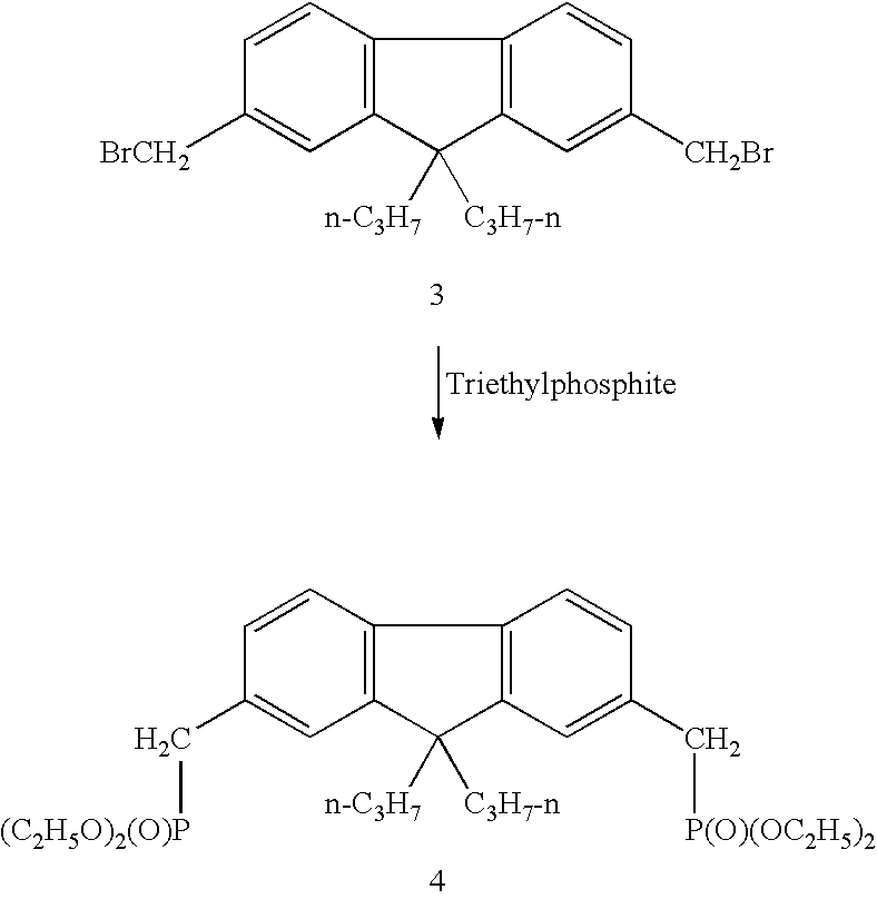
C12=C(C=CC([BrCH2])=C1)C1=C(C2([n-C3H7])[C3H7-n])C=C([CH2Br])C=C1.C12=C(C=CC(C[(C2H5O)2(O)P])=C1)C1=C(C2([n-C3H7])[C3H7-n])C=C(C[P(O)(OC2H5)2])C=C1
